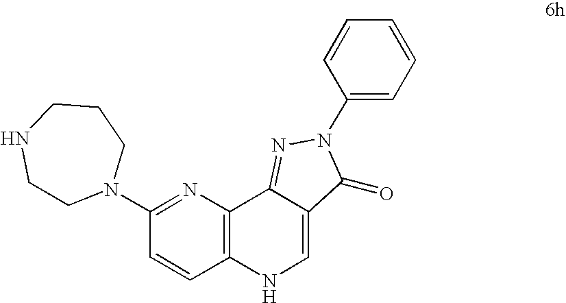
C1CN(C2=NC3=C(C=C2)NC=C2C3=NN(C3=CC=CC=C3)C2=O)CCCN1
